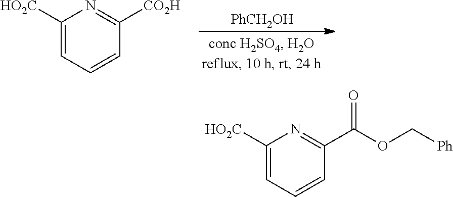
C1([HO2C])=CC=CC([CO2H])=N1.[PhCH2OH].C1([HO2C])=CC=CC(C(=O)OC[Ph])=N1
